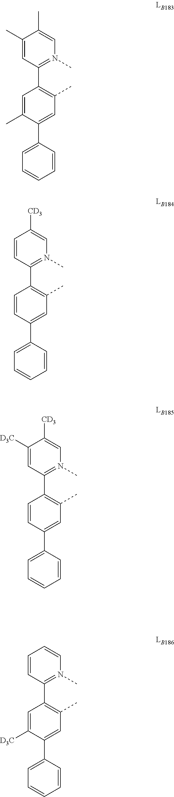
C1(C)=CC(C2=C(C)C=C(C3=CC=CC=C3)C(C)=C2)=N(C)C=C1C.C1=CC(C2=C(C)C=C(C3=CC=CC=C3)C=C2)=N(C)C=C1[CD3].C1([D3C])=CC(C2=C(C)C=C(C3=CC=CC=C3)C=C2)=N(C)C=C1[CD3].C1=CC(C2=C(C)C=C(C3=CC=CC=C3)C([D3C])=C2)=N(C)C=C1
